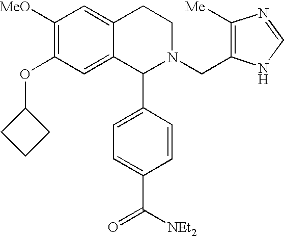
C1([MeO])=C(OC2CCC2)C=C2C(=C1)CCN(CC1=C([Me])N=CN1)C2C1=CC=C(C(=O)[NEt2])C=C1
